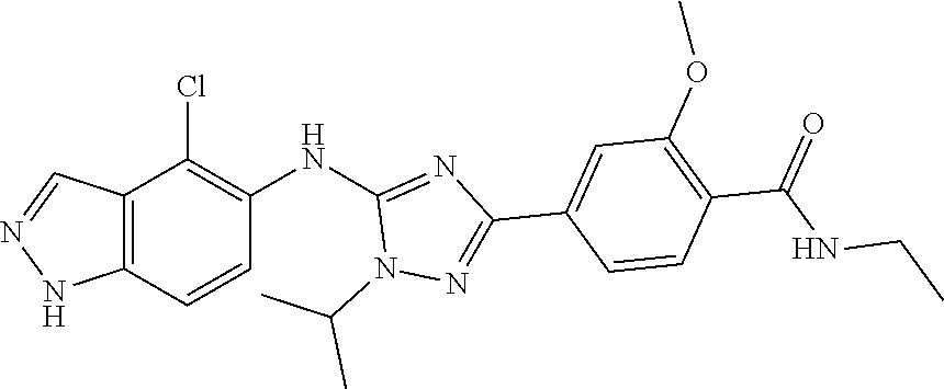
C12=C(NN=C1)C=CC(NC1=NC(C3=CC(OC)=C(C(NCC)=O)C=C3)=NN1C(C)C)=C2Cl
